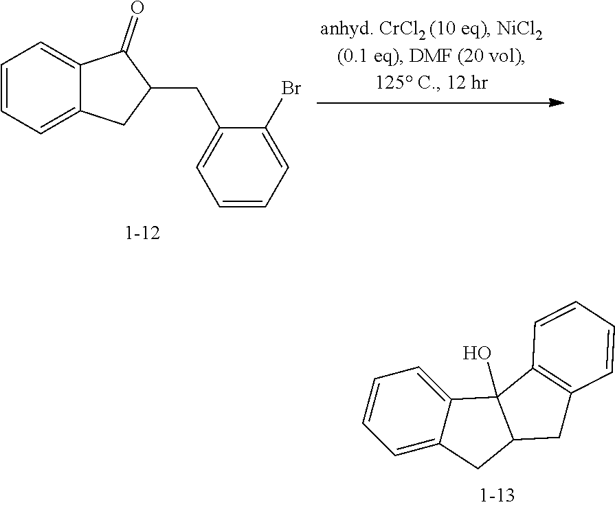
C1=CC=C2C(=C1)C(=O)C(CC1=CC=CC=C1Br)C2.C1=C2C(=CC=C1)C1(O)C(C2)CC2=C1C=CC=C2
